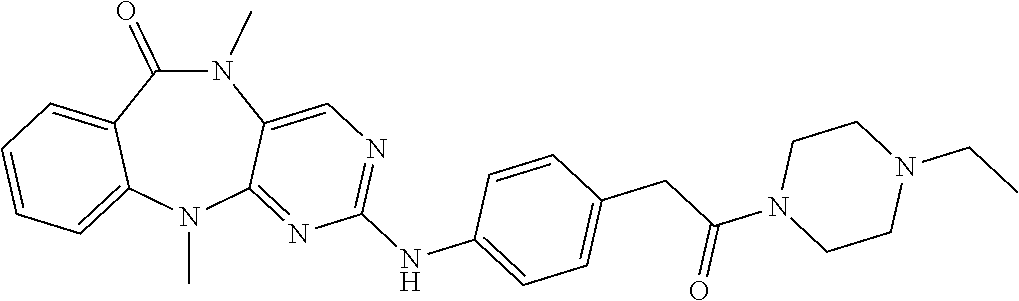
N1(C)C(=O)C2=CC=CC=C2N(C)C2=NC(NC3=CC=C(CC(N4CCN(CC)CC4)=O)C=C3)=NC=C12
